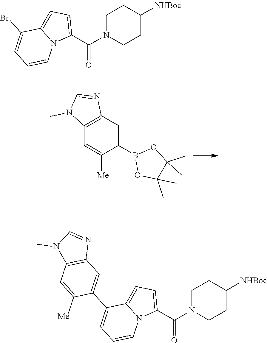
[NHBoc]C1CCN(C(C2=CC=C3N2C=CC=C3Br)=O)CC1.B1(C2=CC3=C(C=C2[Me])N(C)C=N3)OC(C)(C)C(C)(C)O1.[NHBoc]C1CCN(C(C2=CC=C3N2C=CC=C3C2=CC3=C(C=C2[Me])N(C)C=N3)=O)CC1
